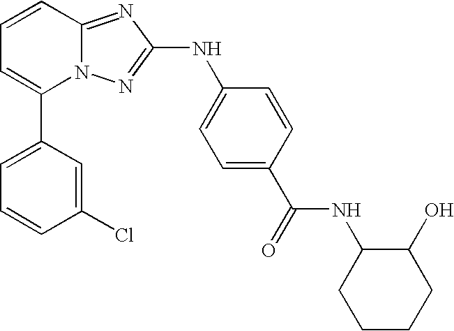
C1(C2=CC=CC3=NC(NC4=CC=C(C(NC5CCCCC5O)=O)C=C4)=NN23)=CC=CC(Cl)=C1
